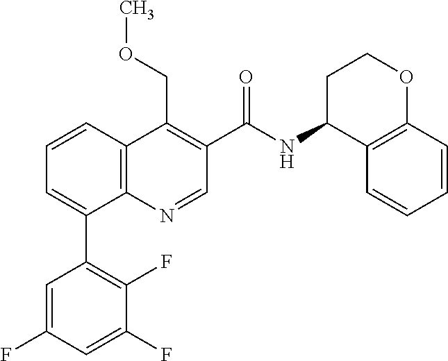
C1(C2=CC=CC3=C2N=CC(C(NC2C4=C(OCC2)C=CC=C4)=O)=C3COC)=C(F)C(F)=CC(F)=C1
